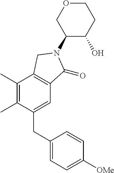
C1(CC2=CC=C([OMe])C=C2)=CC2=C(C(C)=C1C)CN(C1C(O)CCOC1)C2=O
